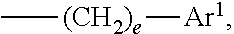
C[(CH2)e][Ar1]
